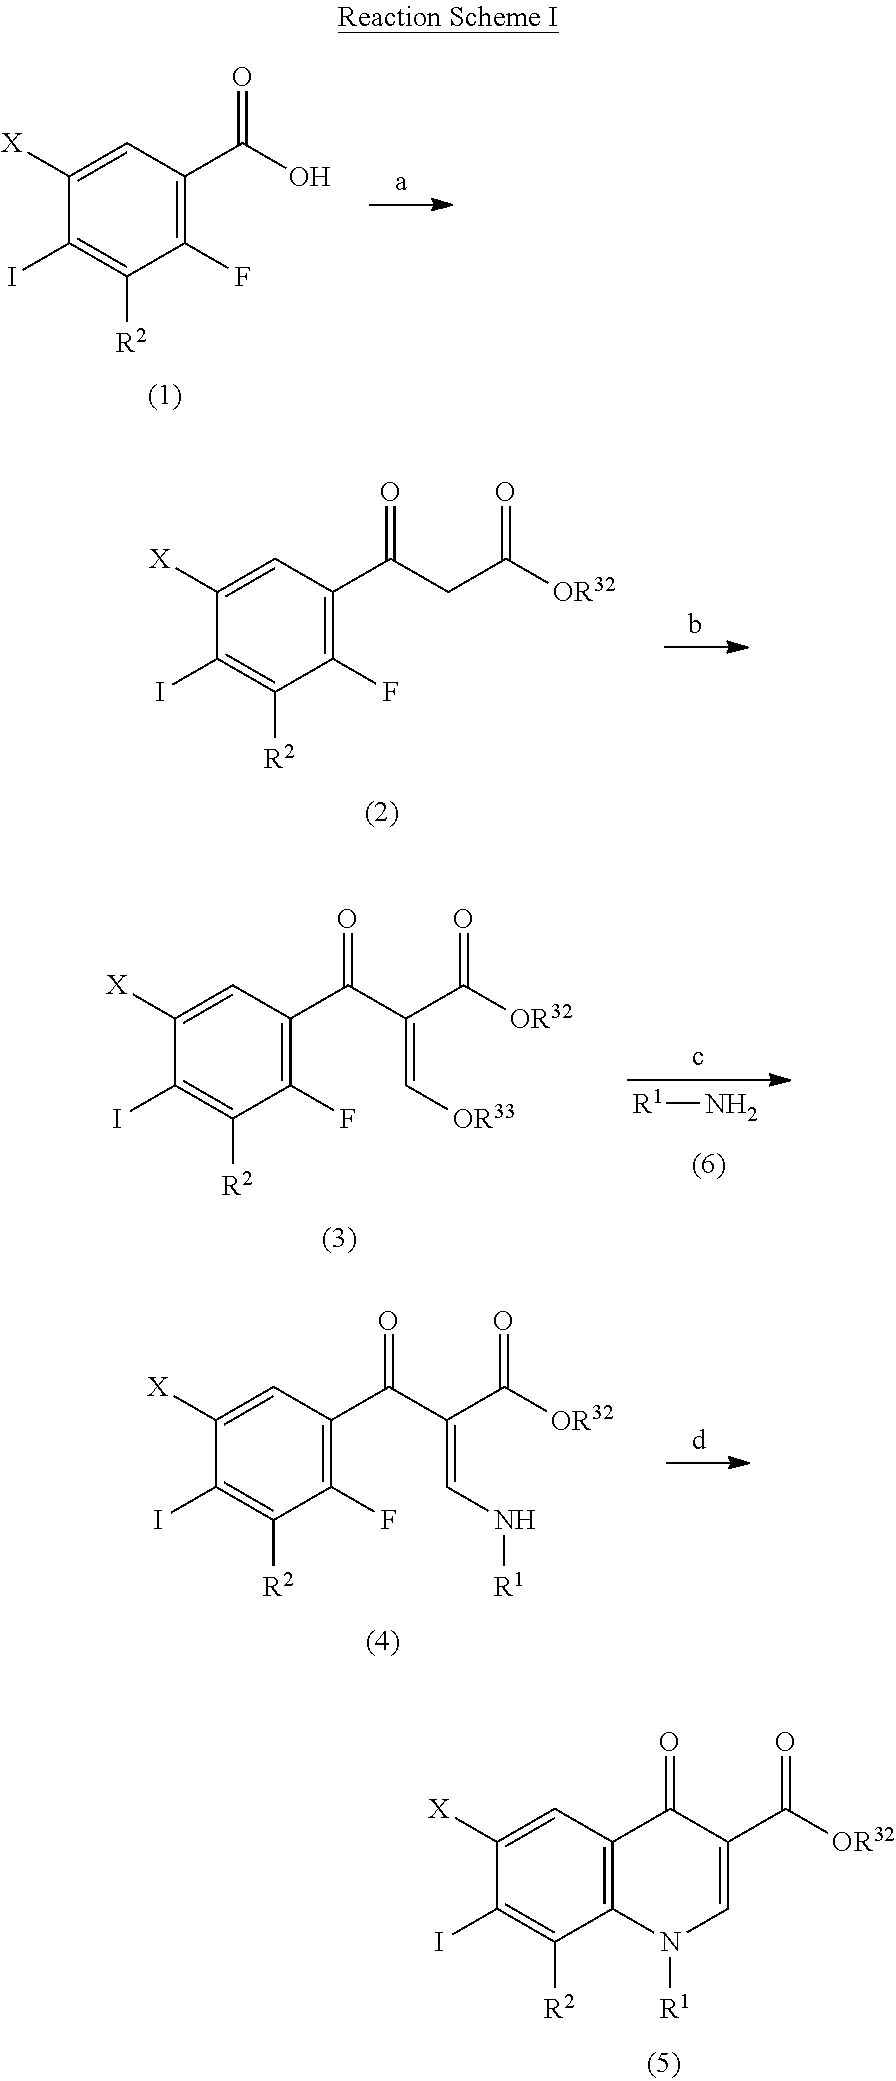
C1([X])=CC2=C(C([R2])=C1I)N([R1])C=C(C(=O)[OR32])C2=O.C1([X])=CC(C(O)=O)=C(F)C([R2])=C1I.C1([X])=CC(C(CC(=O)[OR32])=O)=C(F)C([R2])=C1I.C1([X])=CC(C(C(C(=O)[OR32])=C[OR33])=O)=C(F)C([R2])=C1I.[R1]N.C1([X])=CC(C(C(C(=O)[OR32])=CN[R1])=O)=C(F)C([R2])=C1I
